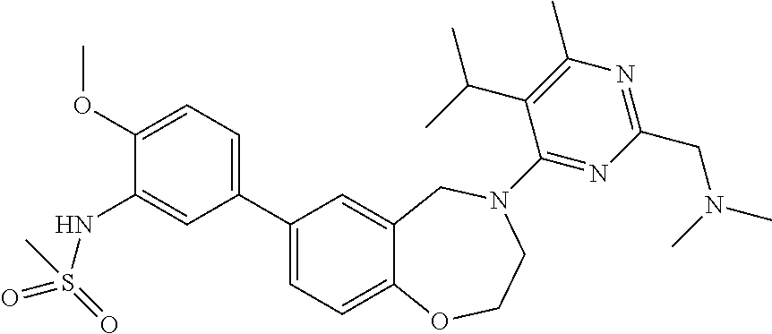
C1(C2=CC=C(OC)C(NS(=O)(=O)C)=C2)=CC=C2C(=C1)CN(C1=NC(CN(C)C)=NC(C)=C1C(C)C)CCO2
